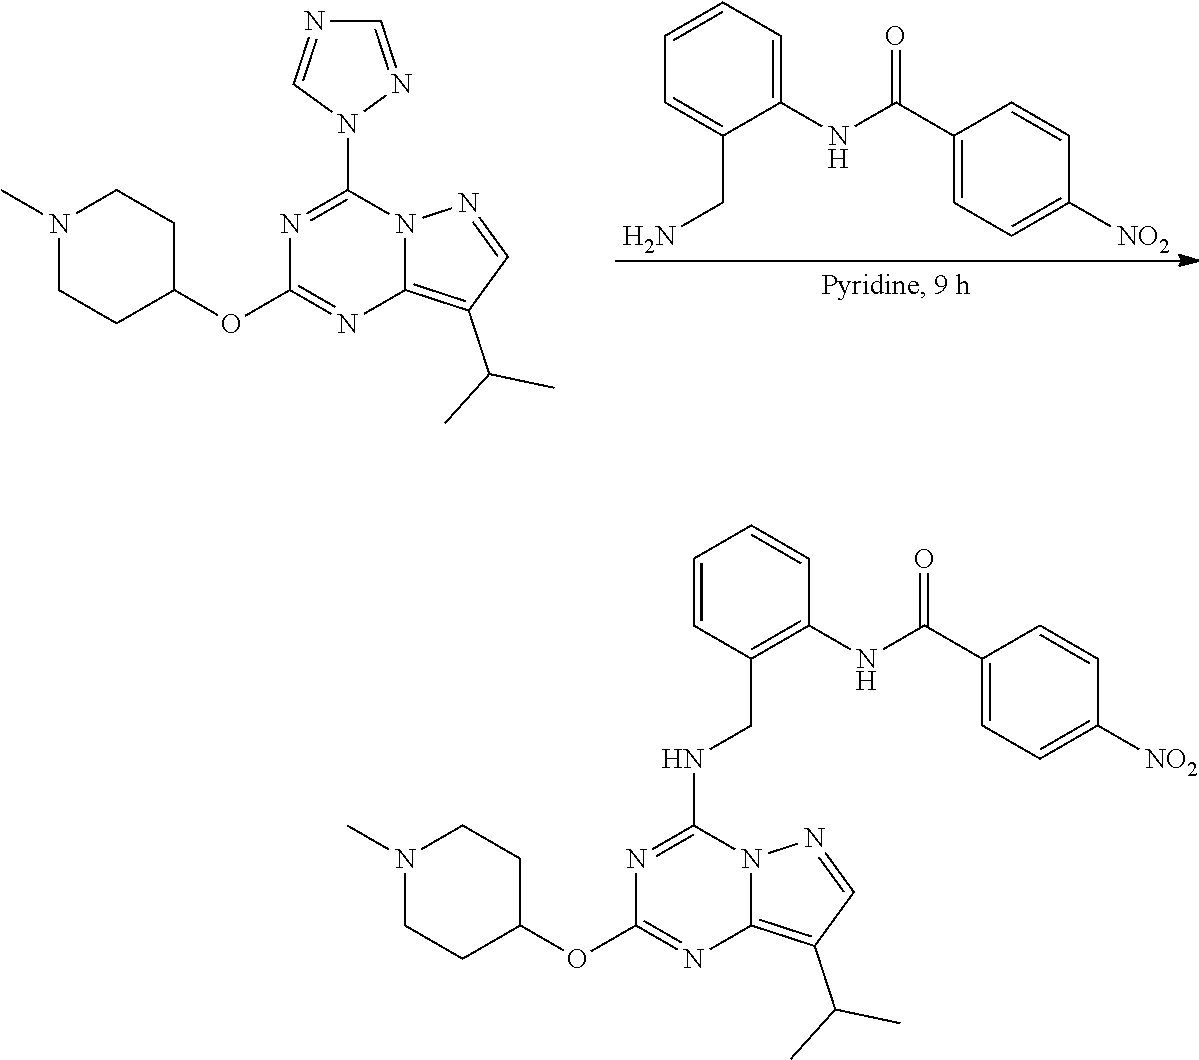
C1(NC(C2=CC=C([NO2])C=C2)=O)=CC=CC=C1CN.N1(C)CCC(OC2=NC3=C(C(C)C)C=NN3C(N3N=CN=C3)=N2)CC1.N1(C)CCC(OC2=NC3=C(C(C)C)C=NN3C(NCC3=C(NC(C4=CC=C([NO2])C=C4)=O)C=CC=C3)=N2)CC1
